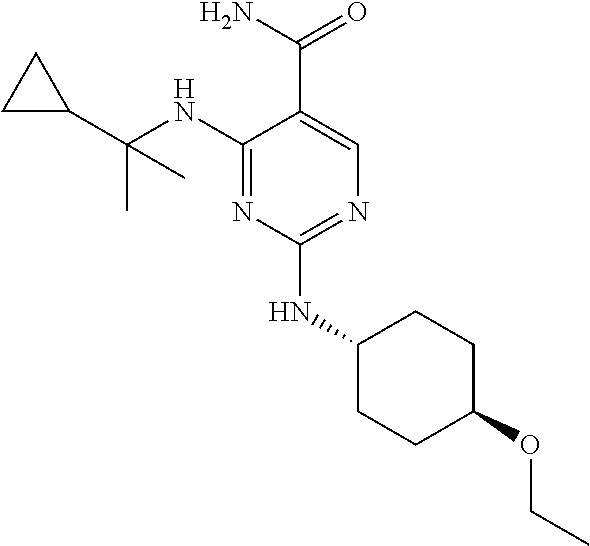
C1(NC(C2CC2)(C)C)=NC(NC2CCC(OCC)CC2)=NC=C1C(N)=O
